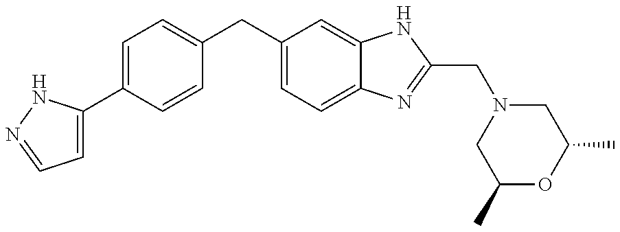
C1=C(C2=CC=C(CC3=CC=C4C(=C3)NC(CN3CC(C)OC(C)C3)=N4)C=C2)NN=C1
